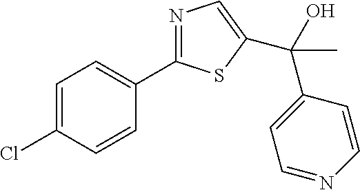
C1=C(Cl)C=CC(C2=NC=C(C(O)(C3=CC=NC=C3)C)S2)=C1
